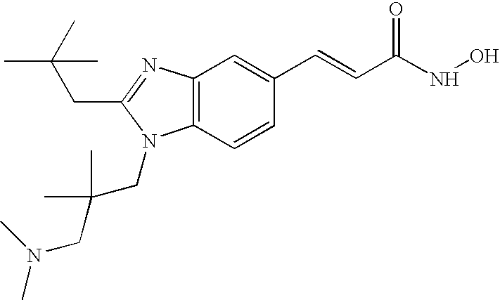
C12=C(N=C(CC(C)(C)C)N1CC(CN(C)C)(C)C)C=C(C=CC(NO)=O)C=C2
